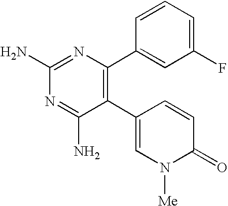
C1(N)=NC(C2=CC(F)=CC=C2)=C(C2=CN([Me])C(=O)C=C2)C(N)=N1
